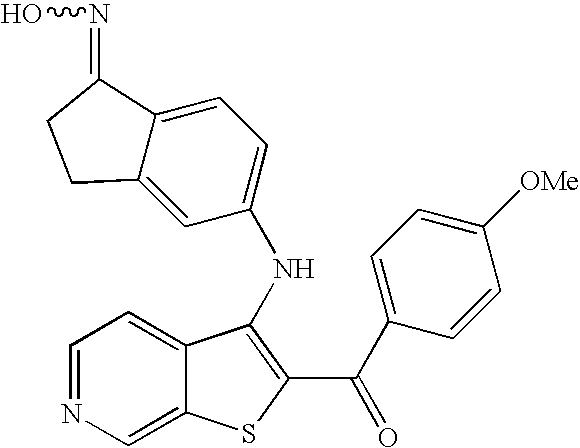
N1=CC=C2C(=C1)SC(C(=O)C1=CC=C([OMe])C=C1)=C2NC1=CC=C2C(=C1)CCC2=NO
